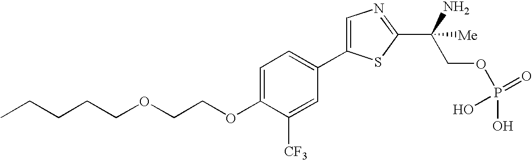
C(OC1=CC=C(C2=CN=C(C(COP(O)(=O)O)(N)[Me])S2)C=C1[CF3])COCCCCC
